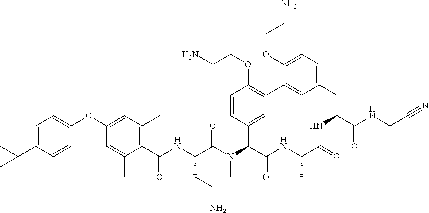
C1(OC2=CC(C)=C(C(NC(C(N(C3C(=O)NC(C)C(=O)NC(C(NCC#N)=O)CC4=CC=C(OCCN)C(=C4)C4=C(OCCN)C=CC3=C4)C)=O)CCN)=O)C(C)=C2)=CC=C(C(C)(C)C)C=C1
